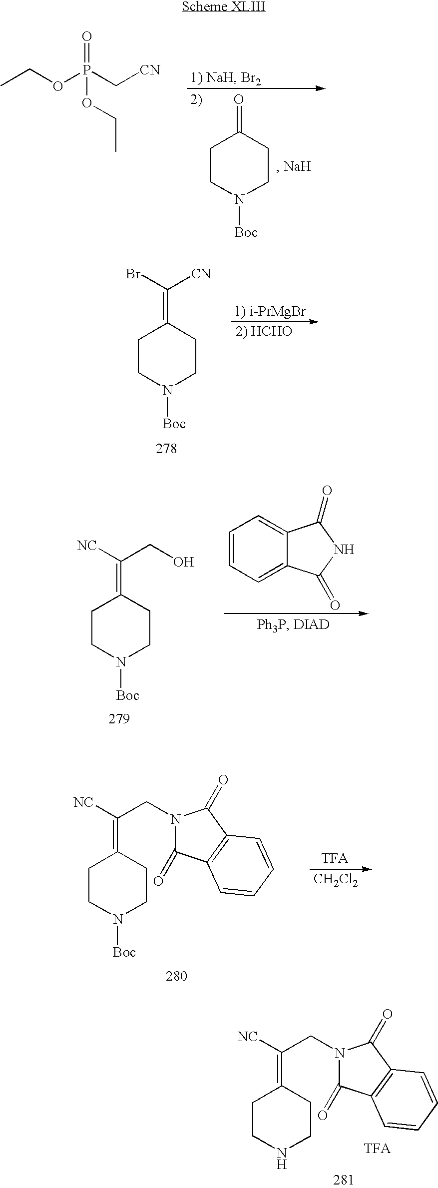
C1CN([Boc])CCC1=O.CCOP(C[CN])(=O)OCC.C1CN([Boc])CCC1=C(Br)[CN].C1CN([Boc])CCC1=C(CO)[NC].C1=CC=C2C(=C1)C(=O)NC2=O.C1CN([Boc])CCC1=C(CN1C(=O)C2=C(C1=O)C=CC=C2)[NC].[CH2Cl2].C1CNCCC1=C(CN1C(=O)C2=C(C1=O)C=CC=C2)[NC]
